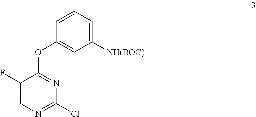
ClC1=NC=C(F)C(OC2=CC([NH(BOC)])=CC=C2)=N1
